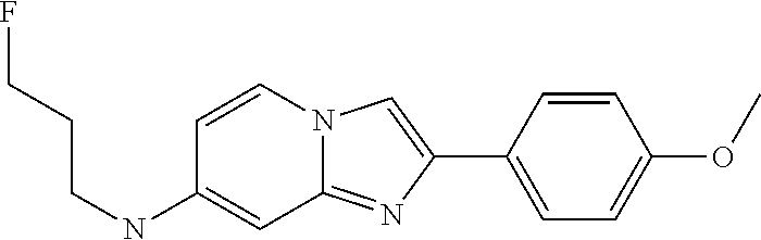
C1(C2=CN3C(=N2)C=C(NCCCF)C=C3)=CC=C(OC)C=C1
